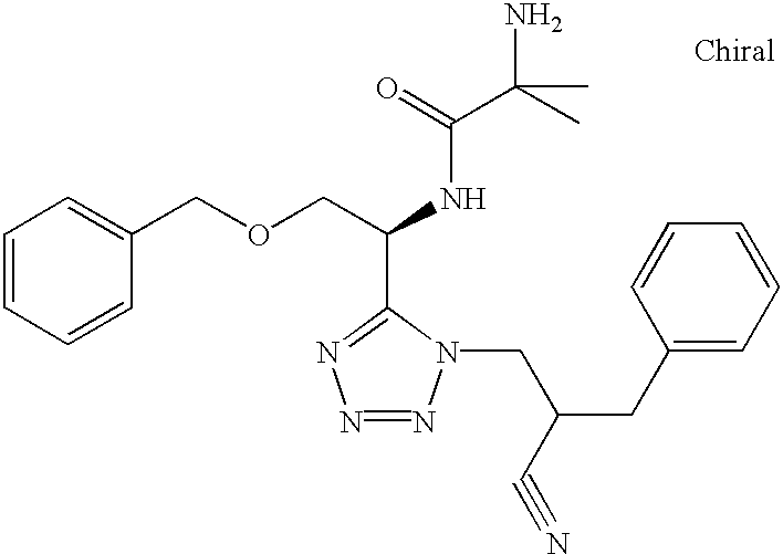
C1=CC=CC(COCC(NC(C(C)(N)C)=O)C2=NN=NN2CC(CC2=CC=CC=C2)C#N)=C1
